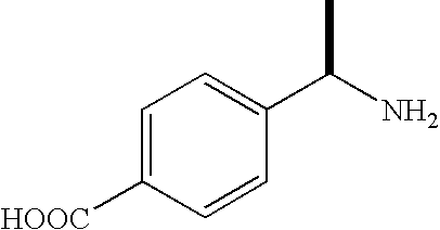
C1=C([HOOC])C=CC(C(N)C)=C1
